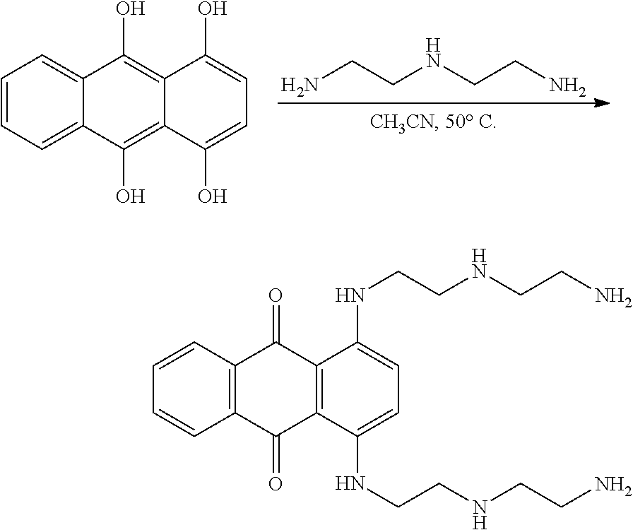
C1=CC=C2C(=C1)C(O)=C1C(=C2O)C(O)=CC=C1O.NCCNCCN.C12=C(C(=O)C3=C(C1=O)C(NCCNCCN)=CC=C3NCCNCCN)C=CC=C2
